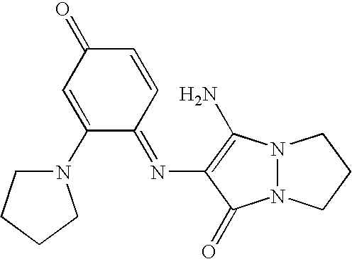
N12N(C(N)=C(N=C3C=CC(=O)C=C3N3CCCC3)C1=O)CCC2
